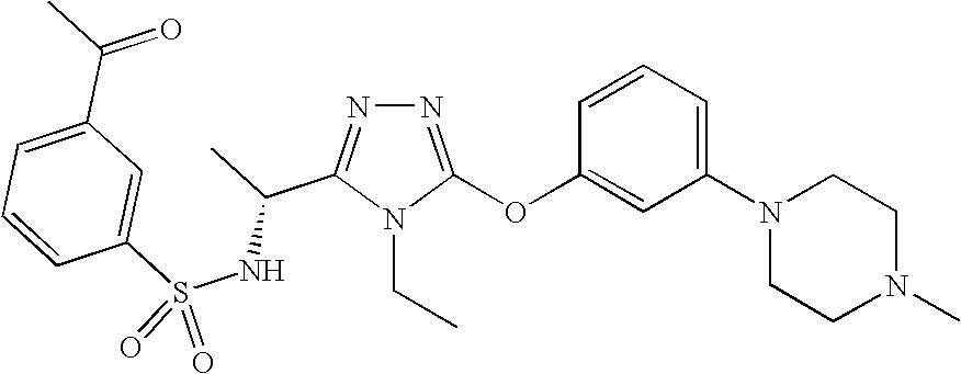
N1=C(OC2=CC(N3CCN(C)CC3)=CC=C2)N(CC)C(C(C)NS(C2=CC(C(C)=O)=CC=C2)(=O)=O)=N1
